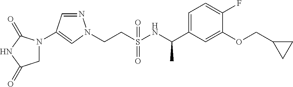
C(CS(NC(C1=CC=C(F)C(OCC2CC2)=C1)C)(=O)=O)N1N=CC(N2CC(=O)NC2=O)=C1
